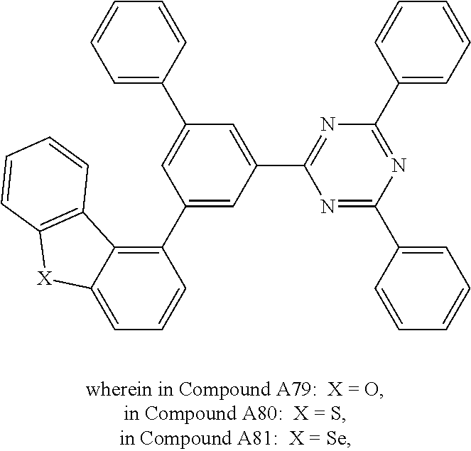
C1=C2C(=C(C3=CC(C4=NC(C5=CC=CC=C5)=NC(C5=CC=CC=C5)=N4)=CC(C4=CC=CC=C4)=C3)C=C1)C1=C([X]2)C=CC=C1
